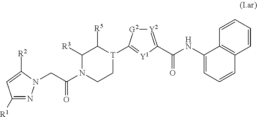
C1([R1])=NN(CC(N2CC[T](C3=[Y1]C(C(NC4=CC=CC5=C4C=CC=C5)=O)=[Y2][G2]3)C([R5])C2[R3])=O)C([R2])=C1
